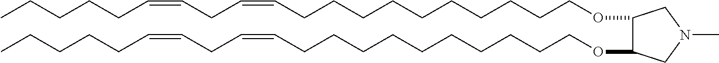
O(CCCCCCCCCCC=CCC=CCCCCC)C1C(OCCCCCCCCCCC=CCC=CCCCCC)CN(C)C1
